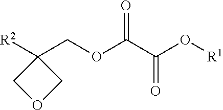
C1(COC(C(O[R1])=O)=O)([R2])COC1
